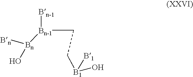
[B1]([B1])(CC[Bn-1]([Bn]([Bn])O)[Bn-1])O
